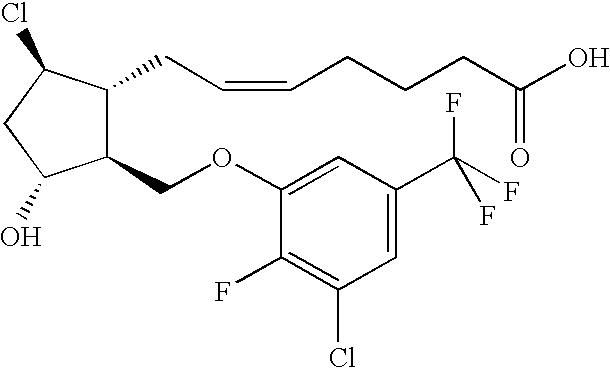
C1(OCC2C(CC=CCCCC(O)=O)C(Cl)CC2O)=CC(C(F)(F)F)=CC(Cl)=C1F
